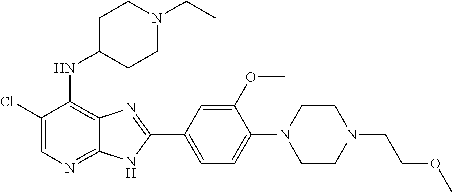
ClC1=CN=C2C(=C1NC1CCN(CC)CC1)N=C(C1=CC=C(N3CCN(CCOC)CC3)C(OC)=C1)N2
